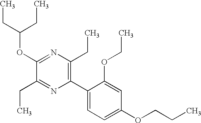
C1(OC(CC)CC)=NC(CC)=C(C2=CC=C(OCCC)C=C2OCC)N=C1CC
